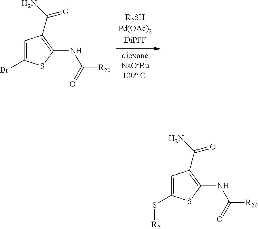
C1=C(Br)SC(NC([R20])=O)=C1C(N)=O.C1=C(S[R2])SC(NC([R20])=O)=C1C(N)=O
